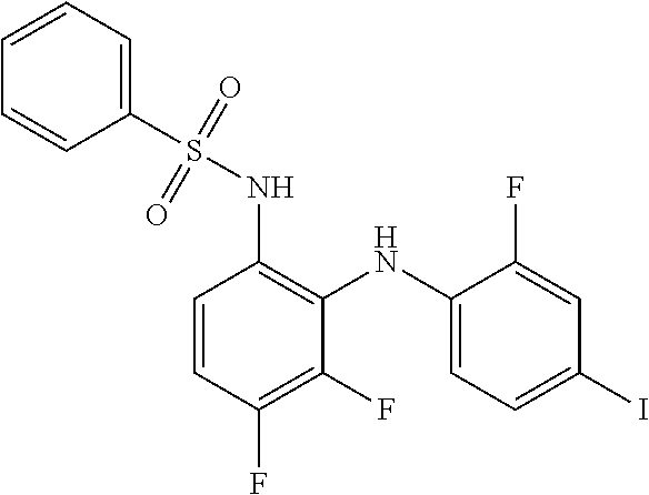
C1=CC=C(S(NC2=C(NC3=CC=C(I)C=C3F)C(F)=C(F)C=C2)(=O)=O)C=C1
